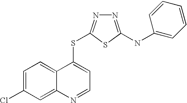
C1=C(Cl)C=C2C(=C1)C(SC1=NN=C(NC3=CC=CC=C3)S1)=CC=N2
